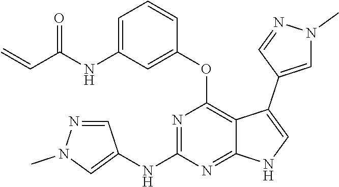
N1=C(NC2=CN(C)N=C2)N=C2C(=C1OC1=CC(NC(C=C)=O)=CC=C1)C(C1=CN(C)N=C1)=CN2
